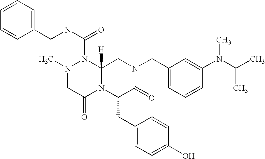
C1=CC(CNC(=O)N2N(C)CC(=O)N3C2([H])CN(CC2=CC=CC(N(C(C)C)C)=C2)C(=O)C3CC2=CC=C(O)C=C2)=CC=C1
